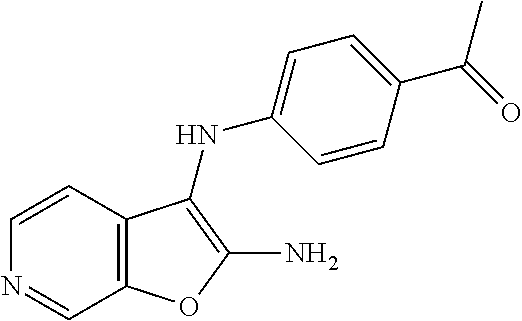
C12=C(C=CN=C1)C(NC1=CC=C(C(=O)C)C=C1)=C(N)O2
